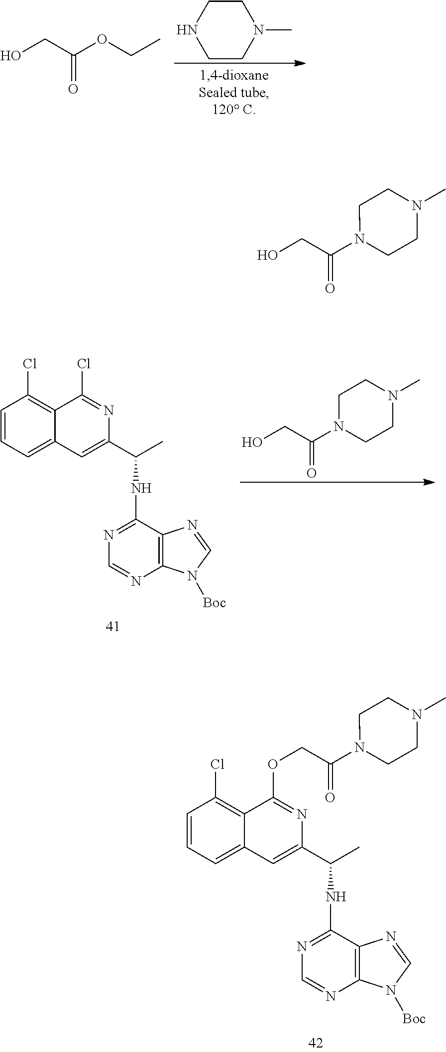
C1CN(C)CCN1.OCC(OCC)=O.C1=CC=C2C(=C1Cl)C(Cl)=NC(C(C)NC1=NC=NC3=C1N=CN3[Boc])=C2.OCC(N1CCN(C)CC1)=O.C1=CC=C2C(=C1Cl)C(OCC(N1CCN(C)CC1)=O)=NC(C(C)NC1=NC=NC3=C1N=CN3[Boc])=C2.OCC(N1CCN(C)CC1)=O
